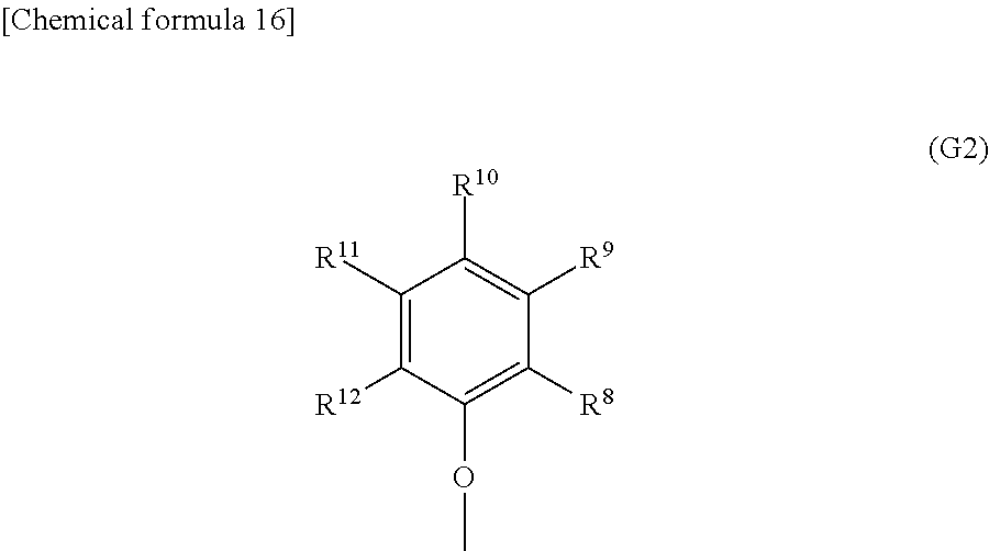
C1([R11])=C([R12])C(OC)=C([R8])C([R9])=C1[R10]
